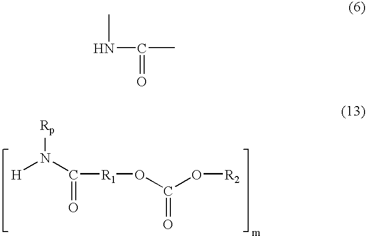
[H]N(C(=O)[R1]OC(O[R2])=O)[Rp].N(C(C)=O)C
